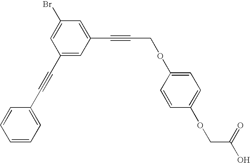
C1(C#CC2=CC=CC=C2)=CC(C#CCOC2=CC=C(OCC(O)=O)C=C2)=CC(Br)=C1
